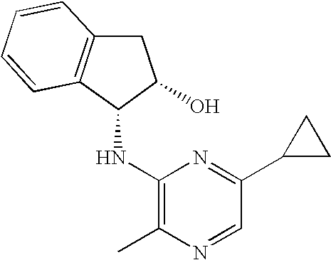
C1(NC2C3=C(CC2O)C=CC=C3)=C(C)N=CC(C2CC2)=N1
